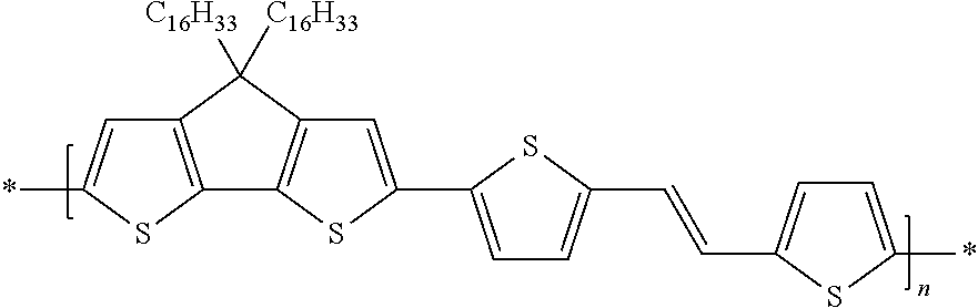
C1(*)=CC2=C(S1)C1=C(C=C(C3=CC=C(C=CC4=CC=C(*)S4)S3)S1)C2([C16H33])[C16H33]
